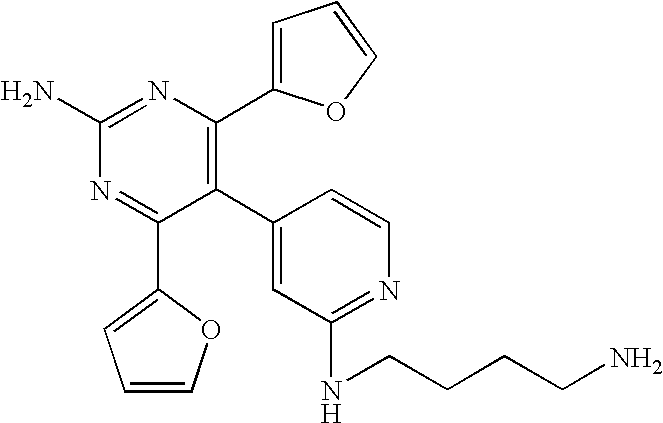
C1(C2=C(C3=CC=CO3)N=C(N)N=C2C2=CC=CO2)=CC(NCCCCN)=NC=C1
